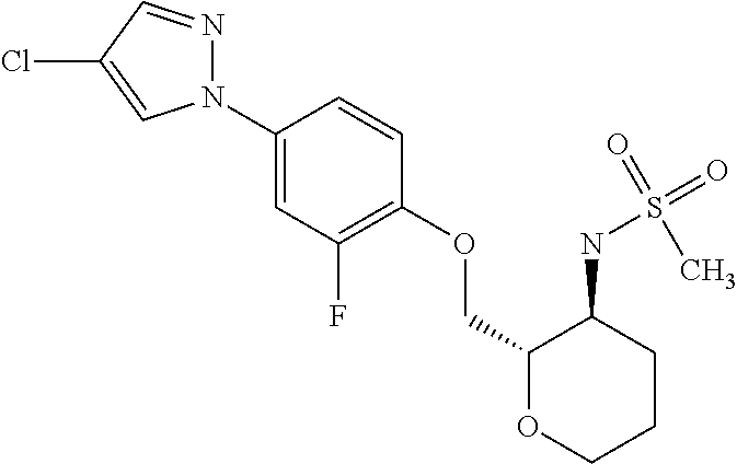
C1(N2N=CC(Cl)=C2)=CC(F)=C(OCC2OCCCC2NS(=O)(C)=O)C=C1
